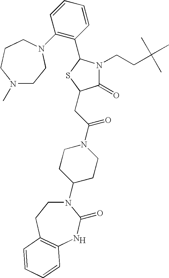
[H].N1(C2CCN(C(CC3C(=O)N(CCC(C)(C)C)C(C4=C(N5CCN(C)CCC5)C=CC=C4)S3)=O)CC2)CCC2=C(NC1=O)C=CC=C2
